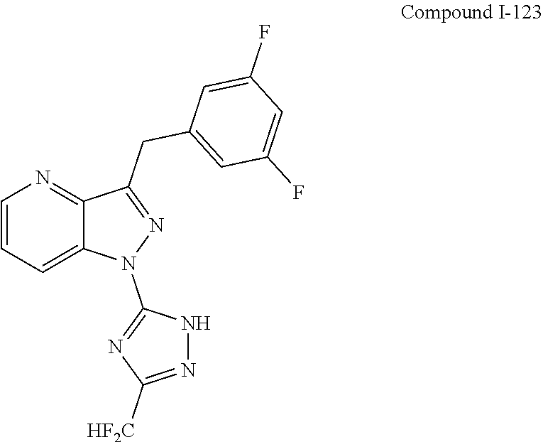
C1(CC2=NN(C3=NC([HF2C])=NN3)C3=CC=CN=C32)=CC(F)=CC(F)=C1
